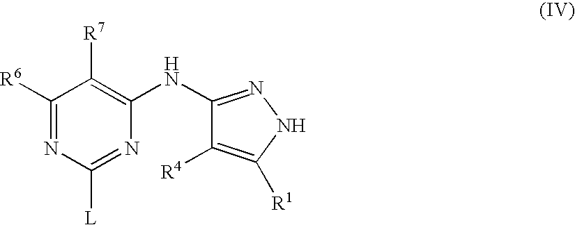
C1([R6])=NC([L])=NC(NC2=NNC([R1])=C2[R4])=C1[R7]
